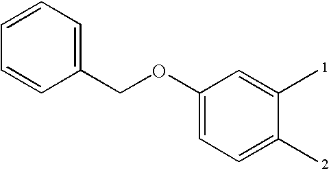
C1(OCC2=CC=CC=C2)=CC=C(C)C(C)=C1
